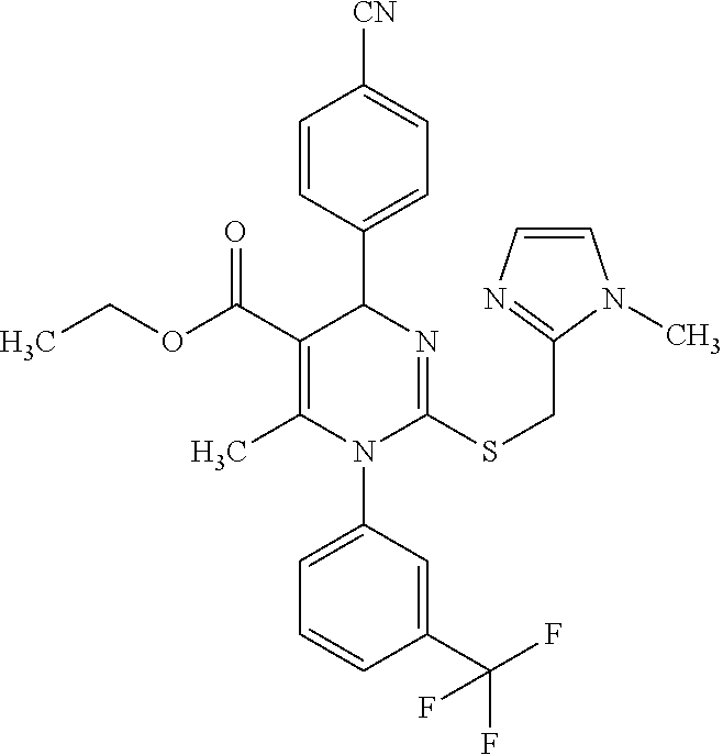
C1=CC(C2C(C(OCC)=O)=C(C)N(C3=CC=CC(C(F)(F)F)=C3)C(SCC3=NC=CN3C)=N2)=CC=C1[CN]
